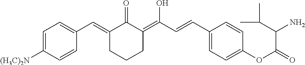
C1=C([(H3C)2N])C=CC(C=C2C(=O)C(=C(O)C=CC3=CC=C(OC(=O)C(C(C)C)N)C=C3)CCC2)=C1
